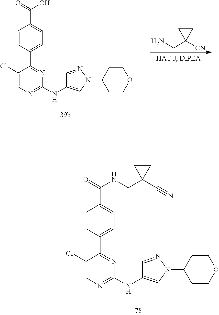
C1=NN(C2CCOCC2)C=C1NC1=NC=C(Cl)C(C2=CC=C(C(=O)NCC3(C#N)CC3)C=C2)=N1.C1=NN(C2CCOCC2)C=C1NC1=NC=C(Cl)C(C2=CC=C(C(=O)O)C=C2)=N1.NCC1([CN])CC1
